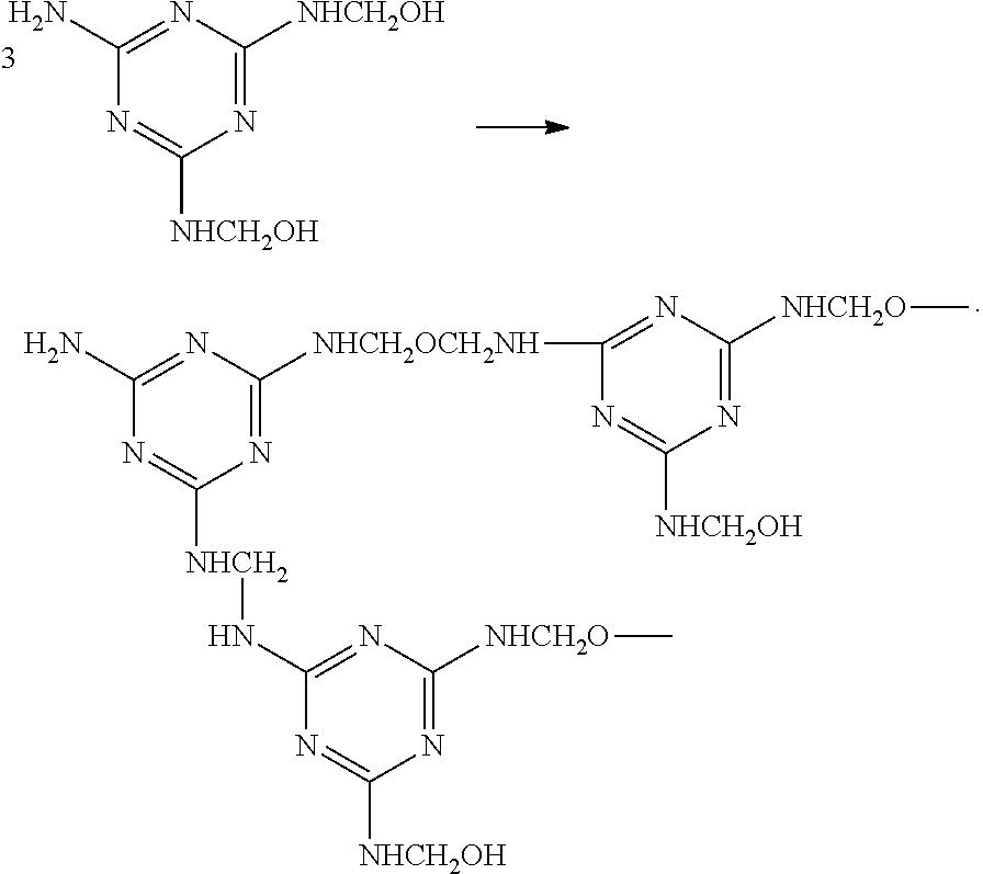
C1(N)=NC([NHCH2OCH2NH]C2=NC([NHCH2O]C)=NC([NHCH2OH])=N2)=NC([NHCH2]NC2=NC([NHCH2O]C)=NC([NHCH2OH])=N2)=N1.C1(N)=NC([NHCH2OH])=NC([NHCH2OH])=N1
